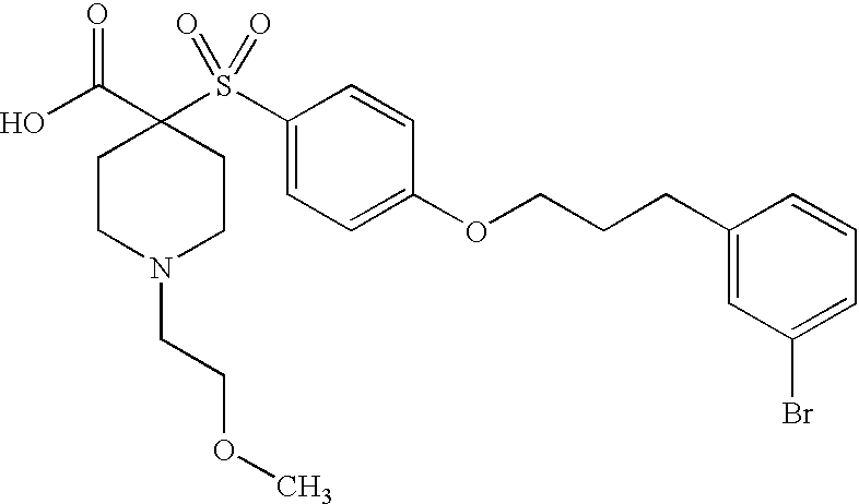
C1CN(CCOC)CCC1(C(O)=O)S(=O)(=O)C1=CC=C(OCCCC2=CC(Br)=CC=C2)C=C1
